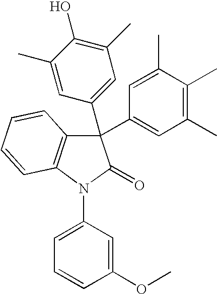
C1(C)=CC(C2(C3=CC(C)=C(C)C(C)=C3)C3=C(N(C4=CC=CC(OC)=C4)C2=O)C=CC=C3)=CC(C)=C1O
